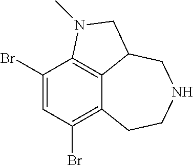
C12=C(Br)C=C(Br)C3=C1C(CNCC2)CN3C
